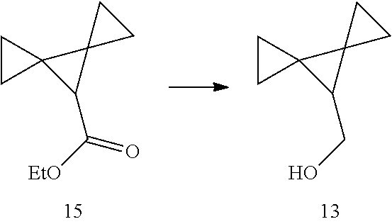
C1(C([EtO])=O)C2(C13CC3)CC2.C1(CO)C2(C13CC3)CC2
